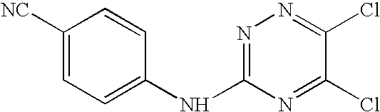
C1([NC])=CC=C(NC2=NN=C(Cl)C(Cl)=N2)C=C1
